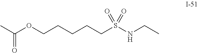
C(OCCCCCS(=O)(=O)NCC)(C)=O
